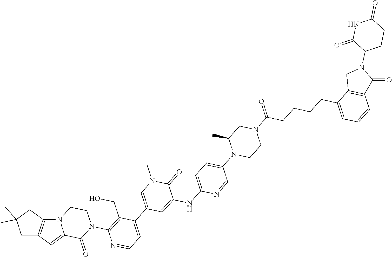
N12C3=C(C=C1C(=O)N(C1=C(CO)C(C4=CN(C)C(=O)C(NC5=CC=C(N6CCN(C(CCCCC7=CC=CC8=C7CN(C7C(=O)NC(=O)CC7)C8=O)=O)CC6C)C=N5)=C4)=CC=N1)CC2)CC(C)(C)C3
